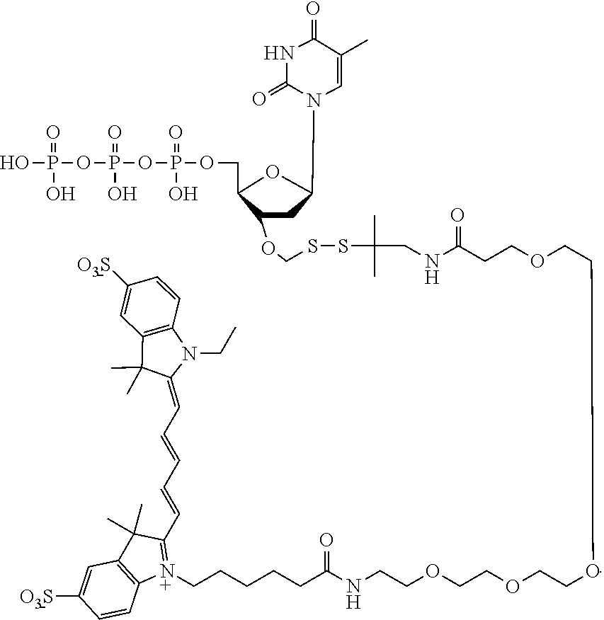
OP(=O)(O)OP(OP(OCC1OC(N2C=C(C)C(=O)NC2=O)CC1OCSSC(C)(C)CNC(CCOCCOCCOCCOCCNC(CCCCC[N+]1=C(C=CC=CC=C2N(CC)C3=C(C2(C)C)C=C([O3S])C=C3)C(C)(C)C2=C1C=CC([O3S])=C2)=O)=O)(O)=O)(O)=O
